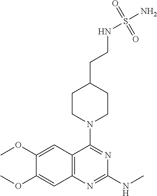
COC1=CC2=C(C=C1OC)N=C(NC)N=C2N1CCC(CCNS(N)(=O)=O)CC1
